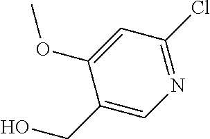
C1(Cl)=NC=C(CO)C(OC)=C1
